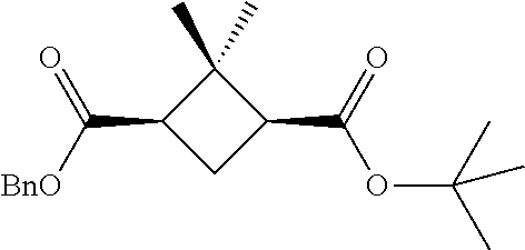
C1(C)(C)C(C([BnO])=O)CC1C(=O)OC(C)(C)C
